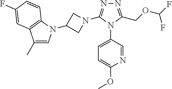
N1=C(COC(F)F)N(C2=CC=C(OC)N=C2)C(N2CC(N3C=C(C)C4=C3C=CC(F)=C4)C2)=N1
